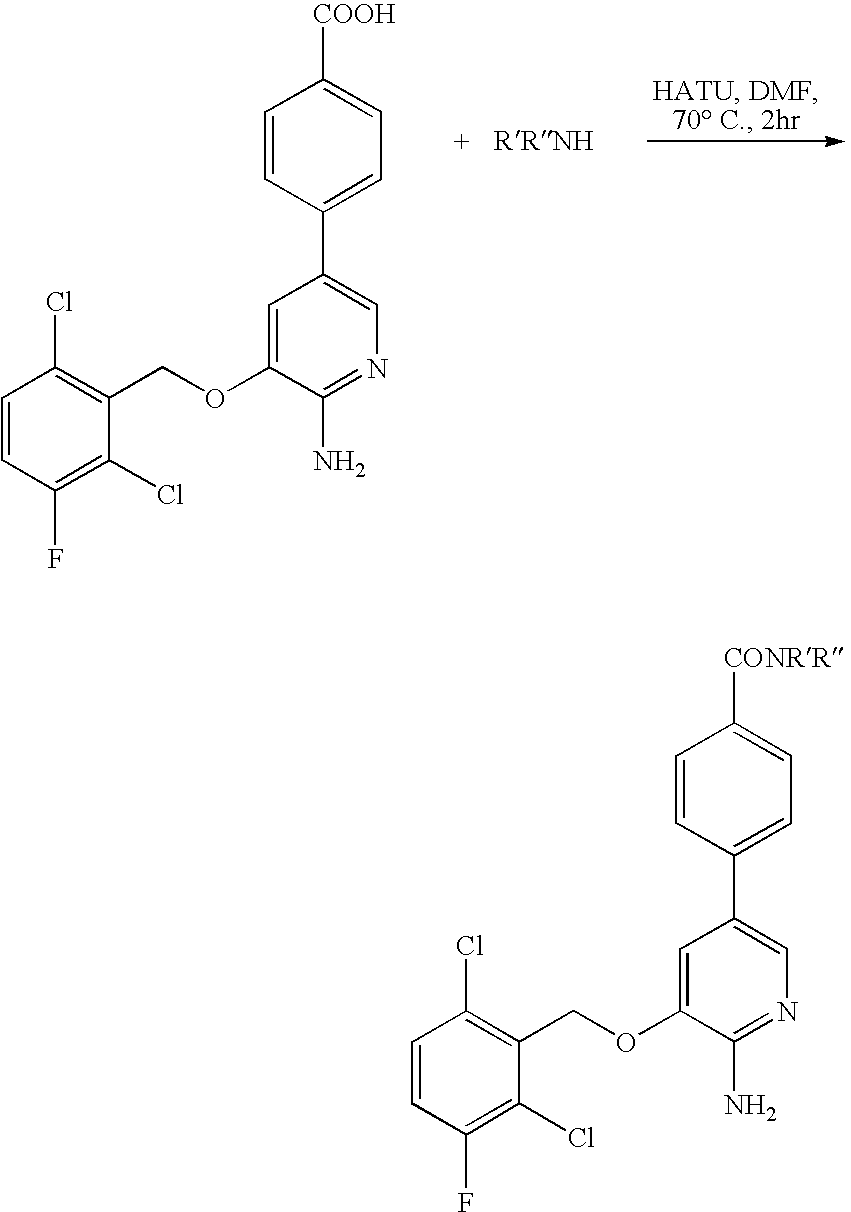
C1=CC(F)=C(Cl)C(COC2=CC(C3=CC=C([COOH])C=C3)=CN=C2N)=C1Cl.C1=CC(F)=C(Cl)C(COC2=CC(C3=CC=C([CONRR])C=C3)=CN=C2N)=C1Cl
